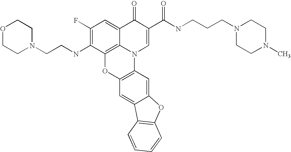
C1(F)=C(NCCN2CCOCC2)C2=C3C(=C1)C(=O)C(C(NCCCN1CCN(C)CC1)=O)=CN3C1=C(O2)C=C2C(=C1)OC1=C2C=CC=C1
